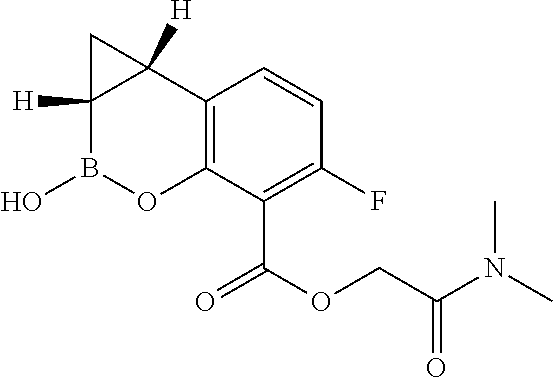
C12=C(C(C(OCC(N(C)C)=O)=O)=C(F)C=C1)OB(O)C1([H])C2([H])C1
